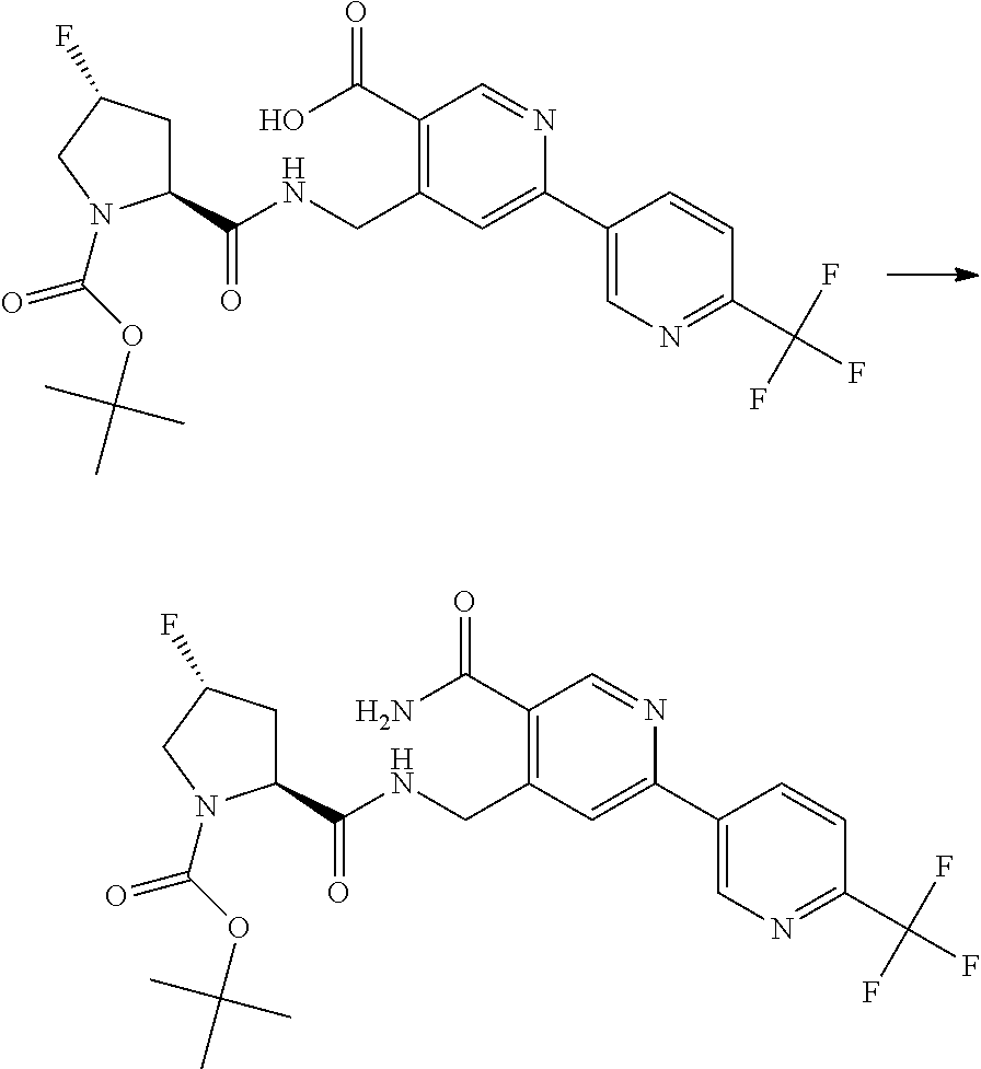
C1(C(NCC2=C(C(O)=O)C=NC(C3=CN=C(C(F)(F)F)C=C3)=C2)=O)CC(F)CN1C(OC(C)(C)C)=O.C1(C(NCC2=C(C(N)=O)C=NC(C3=CN=C(C(F)(F)F)C=C3)=C2)=O)CC(F)CN1C(OC(C)(C)C)=O
